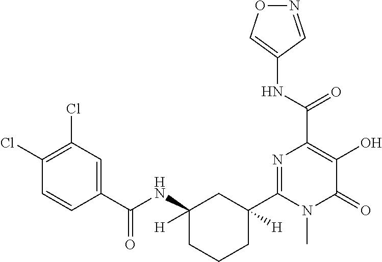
N1=CC(NC(C2=C(O)C(=O)N(C)C(C3([H])CC(NC(C4=CC(Cl)=C(Cl)C=C4)=O)([H])CCC3)=N2)=O)=CO1
